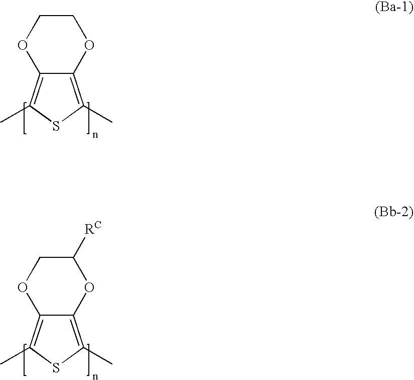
C12=C(C)SC(C)=C1OCCO2.C12=C(C)SC(C)=C1OC([RC])CO2
